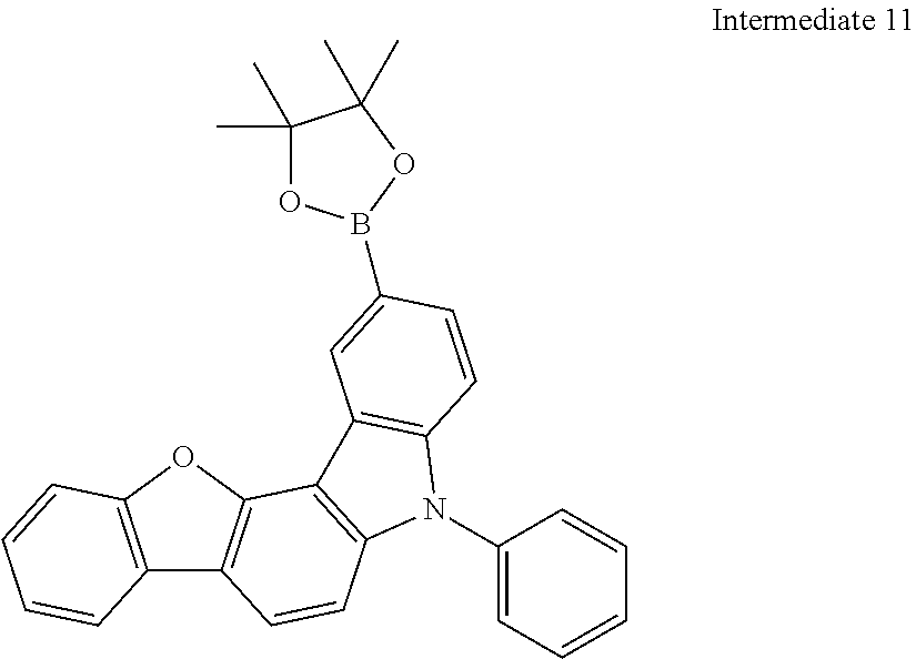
C12=C(OC3=C1C=CC1=C3C3=C(N1C1=CC=CC=C1)C=CC(B1OC(C)(C)C(C)(C)O1)=C3)C=CC=C2
